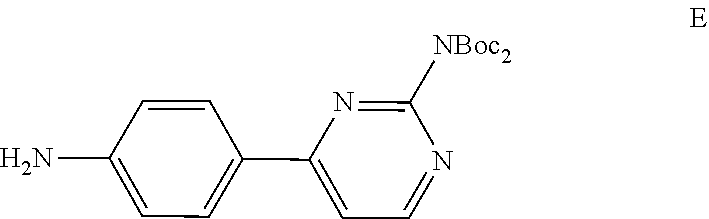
C1=CC(C2=CC=NC([NBoc2])=N2)=CC=C1N
